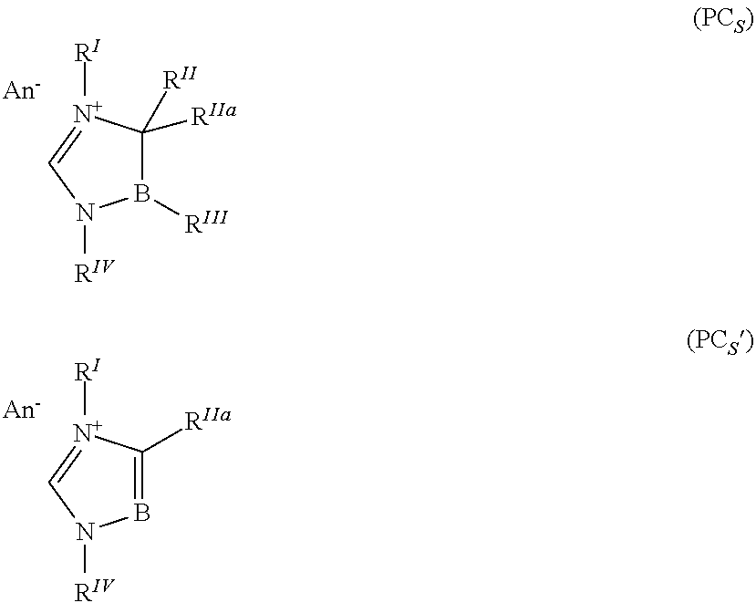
B1([RIII])C([RIIa])([RII])[N+]([RI])=CN1[RIV].B1=C([RIIa])[N+]([RI])=CN1[RIV]
